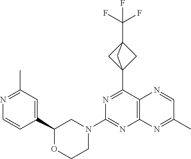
C1(C23CC(C(F)(F)F)(C2)C3)=NC(N2CCOC(C3=CC(C)=NC=C3)C2)=NC2=C1N=CC(C)=N2
